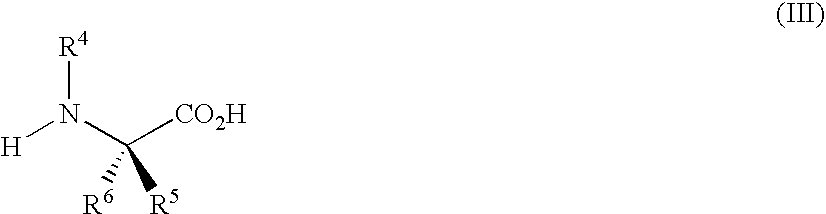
[H]N(C([CO2H])([R5])[R6])[R4]
